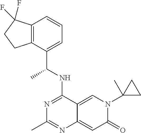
C12=C(C(C(NC3=NC(C)=NC4=CC(=O)N(C5(C)CC5)C=C34)C)=CC=C1)CCC2(F)F
